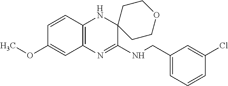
C1=CC2=C(C=C1OC)N=C(NCC1=CC=CC(Cl)=C1)C1(N2)CCOCC1
